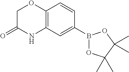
C1(B2OC(C)(C)C(C)(C)O2)=CC2=C(C=C1)OCC(=O)N2
